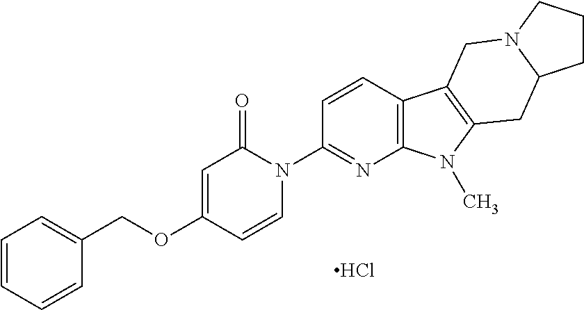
Cl.C1=CN(C2=NC3=C(C=C2)C2=C(N3C)CC3N(C2)CCC3)C(=O)C=C1OCC1=CC=CC=C1
